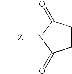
C1=CC(=O)N([Z]C)C1=O
